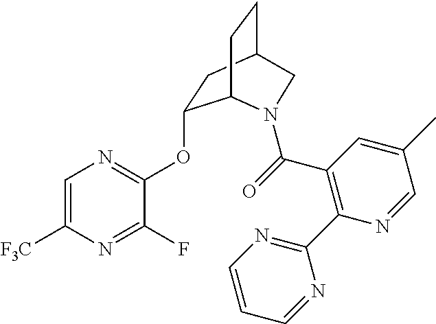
C1=C([F3C])N=C(F)C(OC2CC3CCC2N(C(=O)C2=C(C4=NC=CC=N4)N=CC(C)=C2)C3)=N1
